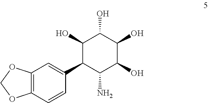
C1(C2C(N)C(O)C(O)C(O)C2O)=CC2=C(C=C1)OCO2
